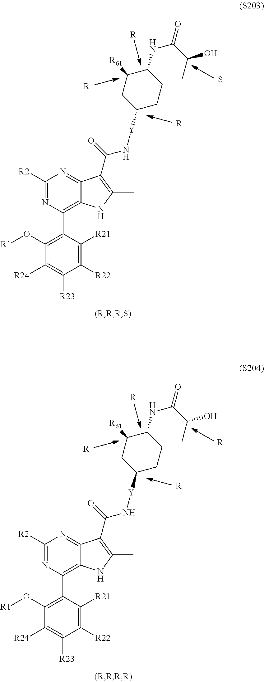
C1([R2])=NC(C2=C(O[R1])C([R24])=C([R23])C([R22])=C2[R21])=C2C(=N1)C(C(=O)N[Y]C1CCC(NC(C(C)O)=O)C([R61])C1)=C(C)N2.[R].S.[R].[R].C1([R2])=NC(C2=C(O[R1])C([R24])=C([R23])C([R22])=C2[R21])=C2C(=N1)C(C(=O)N[Y]C1CCC(NC(C(C)O)=O)C([R61])C1)=C(C)N2.[R].[R].[R].[R]
